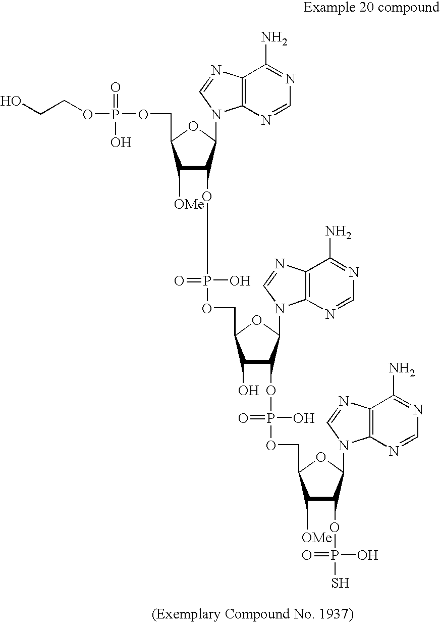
C1([OMe])C(OP(O)(OCC2C(O)C(OP(O)(OCC3C([OMe])C(OP(O)(=O)S)C(N4C5=C(C(N)=NC=N5)N=C4)O3)=O)C(N3C4=C(C(N)=NC=N4)N=C3)O2)=O)C(N2C3=C(C(N)=NC=N3)N=C2)OC1COP(OCCO)(=O)O
